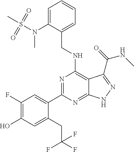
C(NC1=C2C(=NC(C3=CC(F)=C(O)C=C3CC(F)(F)F)=N1)NN=C2C(NC)=O)C1=CC=CC=C1N(S(C)(=O)=O)C
